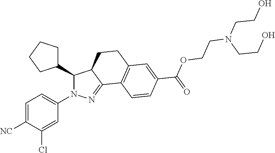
C1=C([NC])C(Cl)=CC(N2C(C3CCCC3)C3C(=N2)C2=C(CC3)C=C(C(=O)OCCN(CCO)CCO)C=C2)=C1
